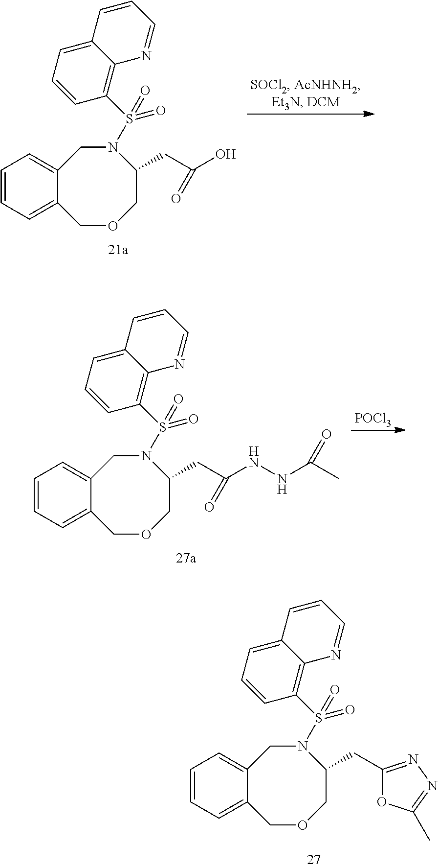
C12=CC=CC=C1COCC(CC(O)=O)N(S(=O)(=O)C1=C3C(=CC=C1)C=CC=N3)C2.[POCl3].C12=CC=CC=C1COCC(CC(=O)NNC(C)=O)N(S(=O)(=O)C1=C3C(=CC=C1)C=CC=N3)C2.C12=CC=CC=C1COCC(CC1=NN=C(C)O1)N(S(=O)(=O)C1=C3C(=CC=C1)C=CC=N3)C2
